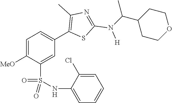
C1=C([MeO])C(S(NC2=CC=CC=C2Cl)(=O)=O)=CC(C2=C(C)N=C(N([H])C(C3CCOCC3)C)S2)=C1
